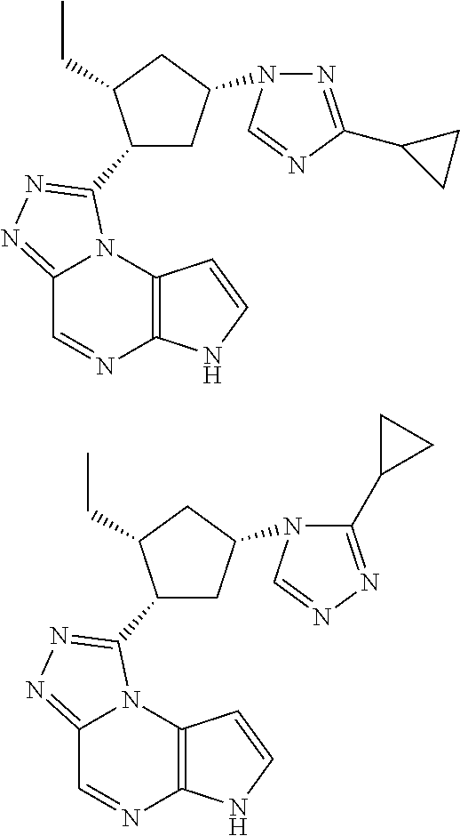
C12=NN=C(C3CC(N4N=C(C5CC5)N=C4)CC3CC)N1C1=C(N=C2)NC=C1.C12=NN=C(C3CC(N4C(C5CC5)=NN=C4)CC3CC)N1C1=C(N=C2)NC=C1
